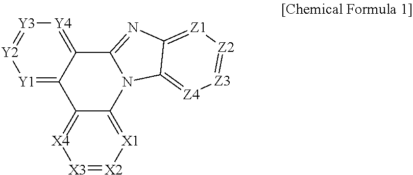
[Y1]1=C2C(=[Y4][Y3]=[Y2]1)C1=NC3=[Z1][Z2]=[Z3][Z4]=C3N1C1=[X1][X2]=[X3][X4]=C21
